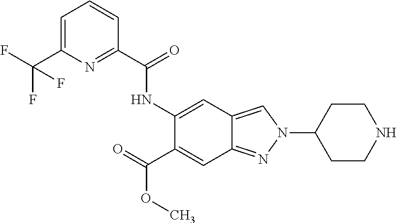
C1=C(C(F)(F)F)N=C(C(=O)NC2=CC3=CN(C4CCNCC4)N=C3C=C2C(=O)OC)C=C1
